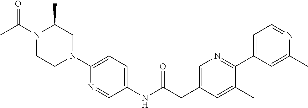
N1(C(C)=O)CCN(C2=CC=C(NC(CC3=CN=C(C4=CC=NC(C)=C4)C(C)=C3)=O)C=N2)CC1C
